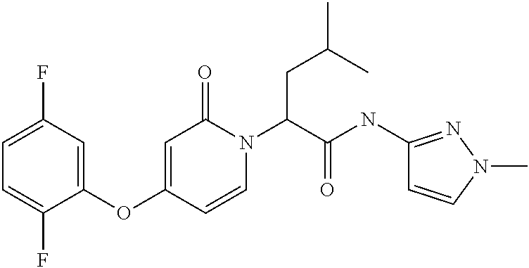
C1=C(F)C=C(OC2=CC(=O)N(C(CC(C)C)C(=O)NC3=NN(C)C=C3)C=C2)C(F)=C1
